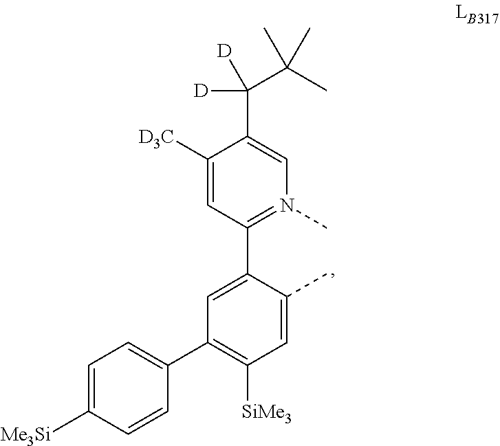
C1(C2=CC=C([Me3Si])C=C2)=C([SiMe3])C=C(C)C(C2=N(C)C=C(C([D])([D])C(C)(C)C)C([D3C])=C2)=C1
